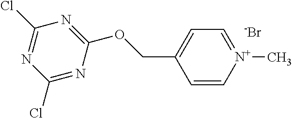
C1=C[N+](C)=CC=C1COC1=NC(Cl)=NC(Cl)=N1.[-Br]
